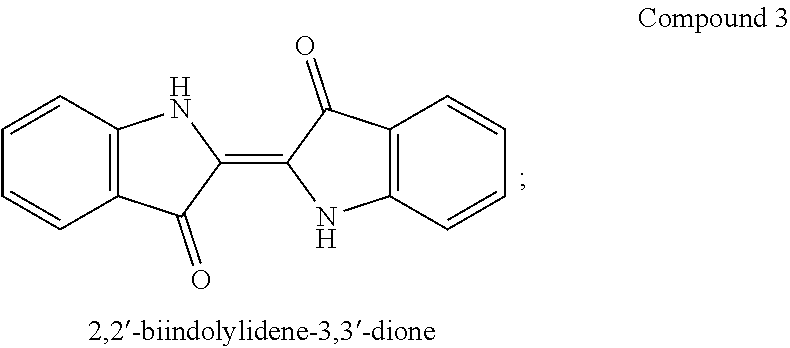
C12=C(C(=O)C(=C3C(=O)C4=C(N3)C=CC=C4)N1)C=CC=C2
